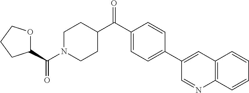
C1(C(C2CCN(C(=O)C3OCCC3)CC2)=O)=CC=C(C2=CC3=C(C=CC=C3)N=C2)C=C1
